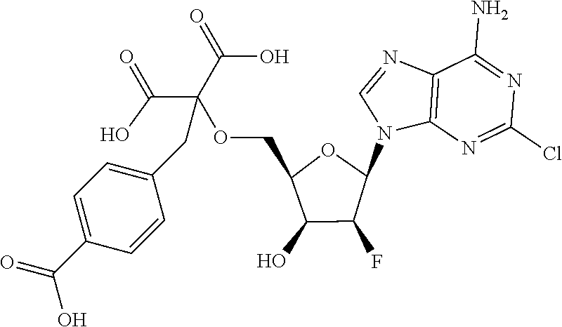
C12=C(N=C(Cl)N=C1N)N(C1OC(COC(C(=O)O)(C(=O)O)CC3=CC=C(C(=O)O)C=C3)C(O)C1F)C=N2
